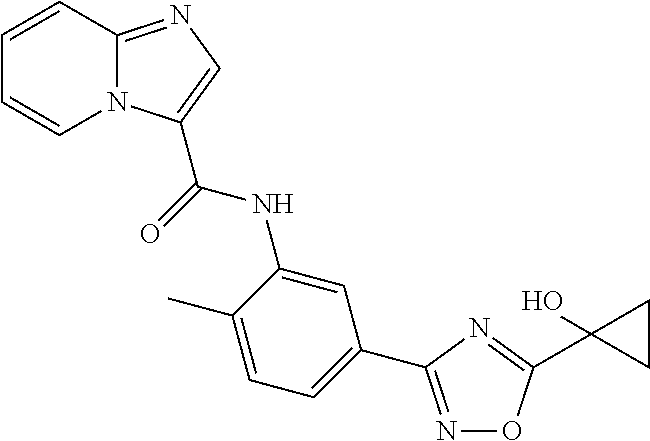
C1=C(C)C(NC(=O)C2=CN=C3N2C=CC=C3)=CC(C2=NOC(C3(O)CC3)=N2)=C1
